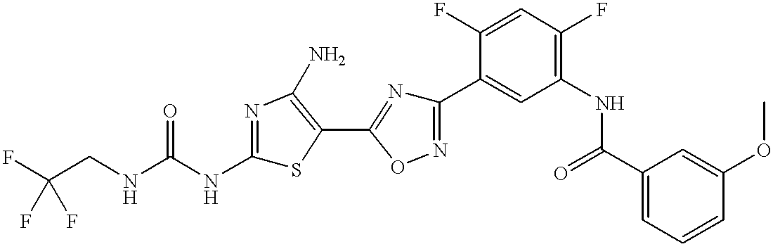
C(CNC(NC1=NC(N)=C(C2=NC(C3=CC(NC(C4=CC=CC(OC)=C4)=O)=C(F)C=C3F)=NO2)S1)=O)(F)(F)F
